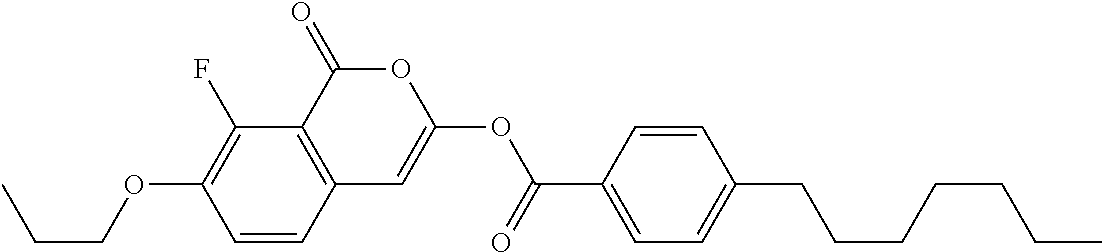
C1=CC2=C(C(F)=C1OCCC)C(=O)OC(OC(C1=CC=C(CCCCCCC)C=C1)=O)=C2
